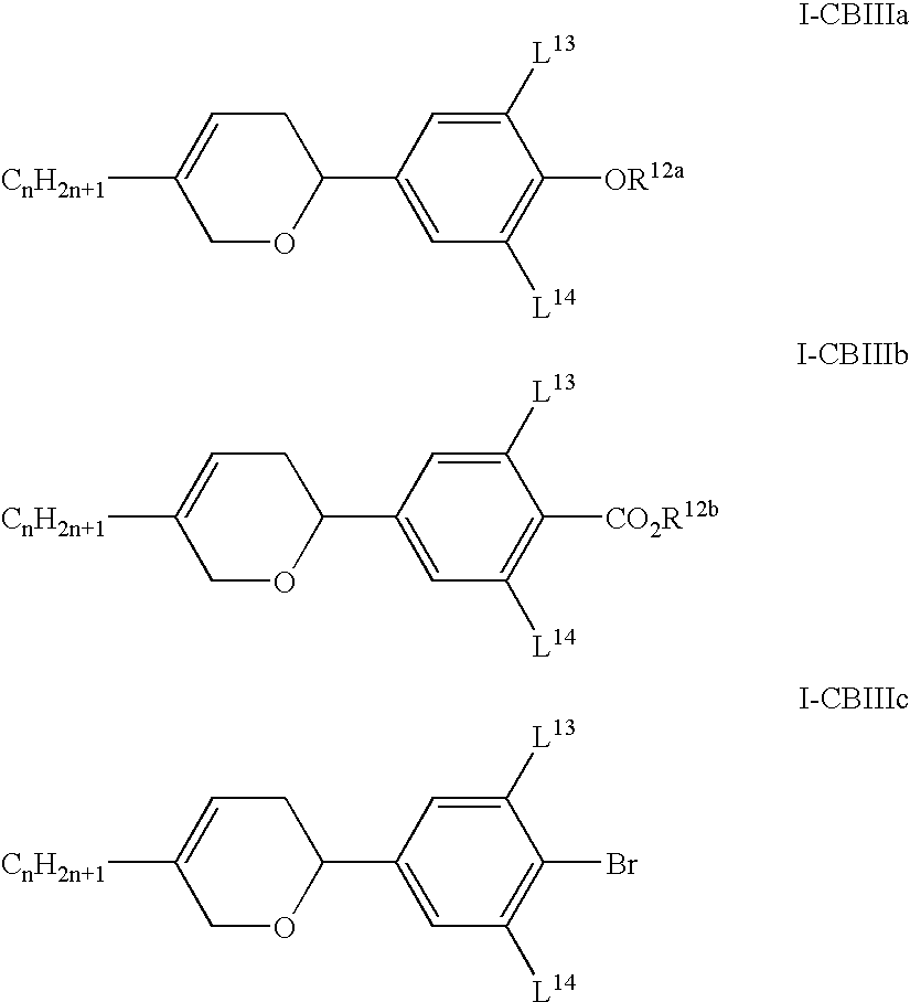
C1OC(C2=CC([L14])=C([OR12a])C([L13])=C2)CC=C1[CnH2n+1].C1OC(C2=CC([L14])=C([CO2R12b])C([L13])=C2)CC=C1[CnH2n+1].C1OC(C2=CC([L14])=C(Br)C([L13])=C2)CC=C1[CnH2n+1]
